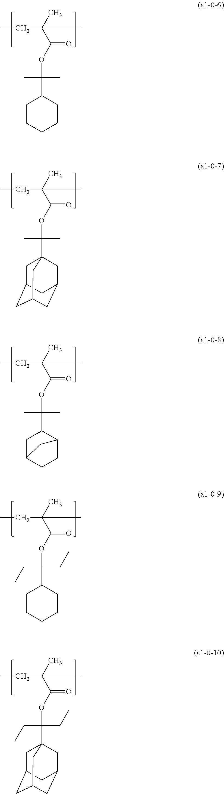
CCC(C)(C(OC(C)(C)C1CCCCC1)=O)C.CCC(C)(C(OC(C)(C)C12CC3CC(CC(C1)C3)C2)=O)C.CCC(C)(C(OC(C)(C)C1CC2CCC1C2)=O)C.CCC(C)(C(OC(CC)(CC)C1CCCCC1)=O)C.CCC(C)(C(OC(CC)(CC)C12CC3CC(CC(C1)C3)C2)=O)C
